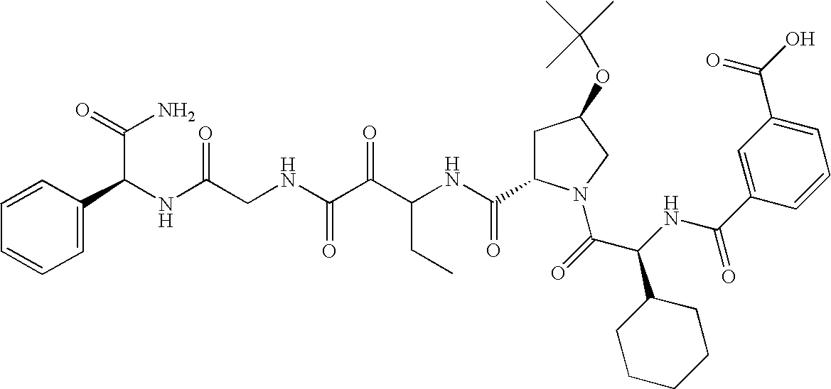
C(NC(C(=O)N1CC(OC(C)(C)C)CC1C(NC(C(C(NCC(NC(C(N)=O)C1=CC=CC=C1)=O)=O)=O)CC)=O)C1CCCCC1)(=O)C1=CC(C(O)=O)=CC=C1
